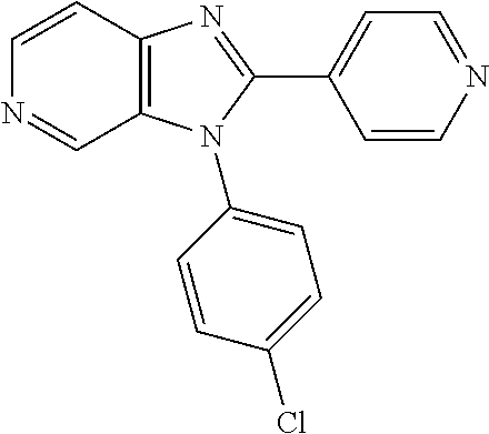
C12=C(C=CN=C1)N=C(C1=CC=NC=C1)N2C1=CC=C(Cl)C=C1
